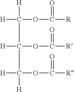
[H]C([H])(C([H])(OC([R])=O)C(OC([R])=O)([H])[H])OC(=O)[R]
